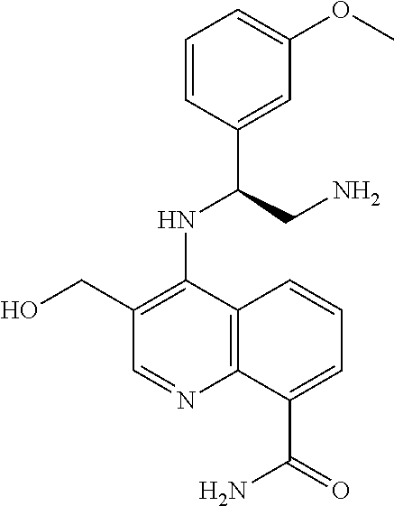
C1=CC(C(CN)NC2=C(CO)C=NC3=C2C=CC=C3C(=O)N)=CC(OC)=C1
